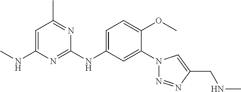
C1(N2N=NC(CNC)=C2)=CC(NC2=NC(NC)=CC(C)=N2)=CC=C1OC
